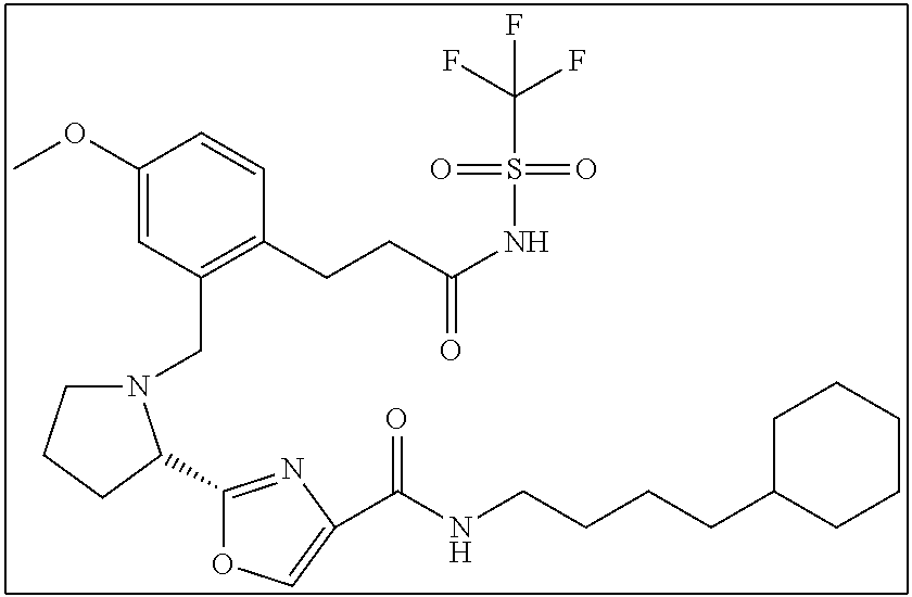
C1(OC)=CC(CN2CCCC2C2=NC(C(NCCCCC3CCCCC3)=O)=CO2)=C(CCC(NS(=O)(=O)C(F)(F)F)=O)C=C1
